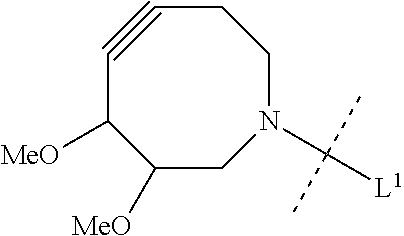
C1#CC([MeO])C([MeO])CN(C([L1])(C)C)CC1
